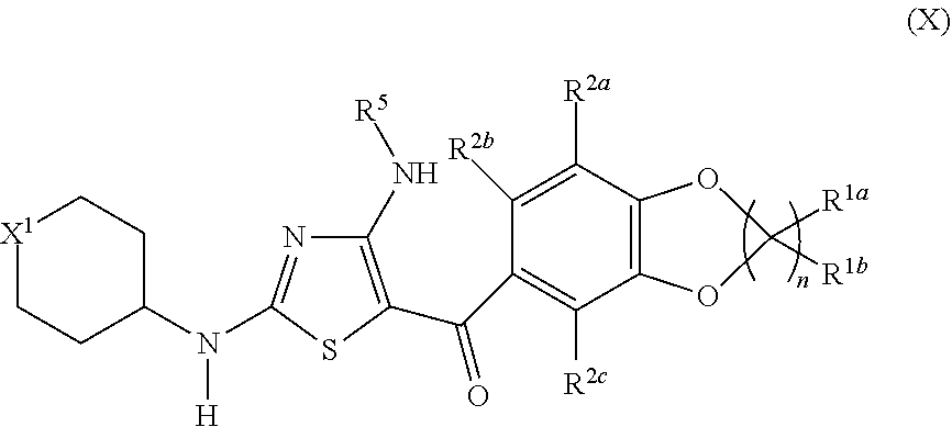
C12=C(C([R2a])=C([R2b])C(C(=O)C3=C(N[R5])N=C(N(C4CC[X1]CC4)[H])S3)=C1[R2c])OC([R1a])([R1b])O2
